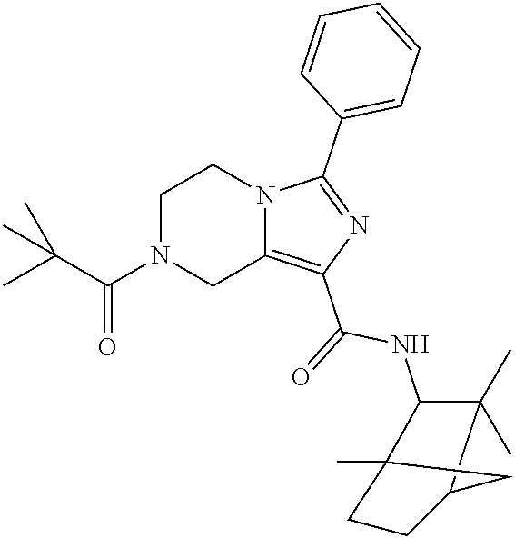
N12C(=C(C(=O)NC3C(C)(C)C4CCC3(C)C4)N=C1C1=CC=CC=C1)CN(C(C(C)(C)C)=O)CC2
